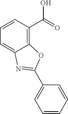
C1=CC(C(=O)O)=C2C(=C1)N=C(C1=CC=CC=C1)O2
